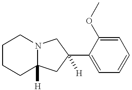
C1CCC2([H])N(C1)CC(C1=CC=CC=C1OC)([H])C2
